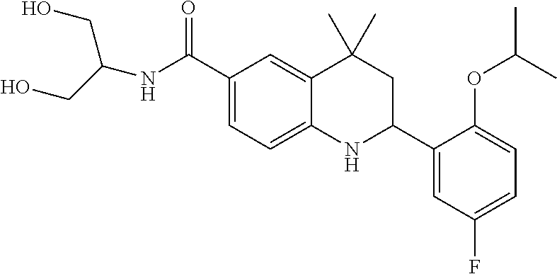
C(C1=CC=C2C(=C1)C(C)(C)CC(C1=CC(F)=CC=C1OC(C)C)N2)(=O)NC(CO)CO
